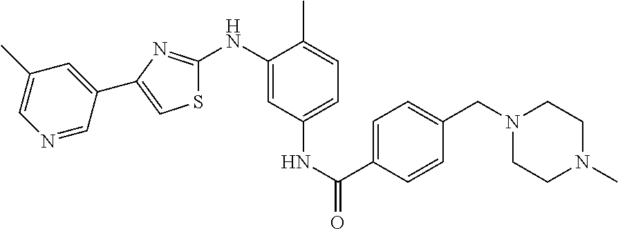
S1C(NC2=CC(NC(C3=CC=C(CN4CCN(C)CC4)C=C3)=O)=CC=C2C)=NC(C2=CC(C)=CN=C2)=C1
